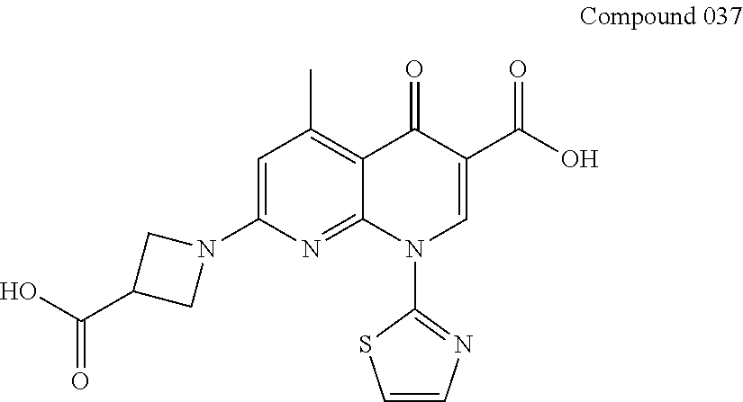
C12=C(C)C=C(N3CC(C(O)=O)C3)N=C1N(C1=NC=CS1)C=C(C(=O)O)C2=O
